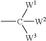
CC([W1])([W3])[W2]
